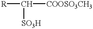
[R]C([COOSO3CH3])[SO3H]
